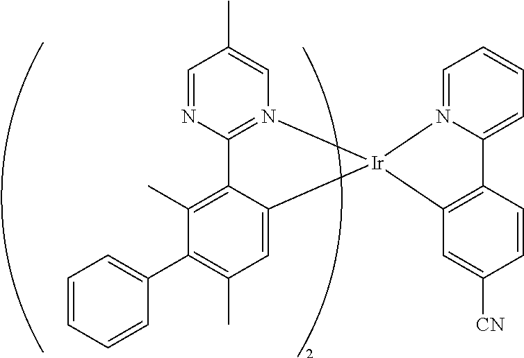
C12=N(C=C(C)C=N1)[Ir]1(C3=CC(C)=C(C4=CC=CC=C4)C(C)=C23)C2=C(C3=CC=CC=N31)C=CC([CN])=C2
